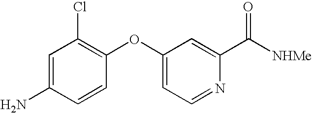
C1=CC(OC2=CC=NC(C([NHMe])=O)=C2)=C(Cl)C=C1N
